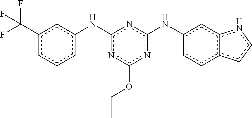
c12cc(Nc3nc(Nc4cccc(C(F)(F)F)c4)nc(OCC)n3)ccc1ccn2
